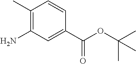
C1(C)=C(N)C=C(C(OC(C)(C)C)=O)C=C1
